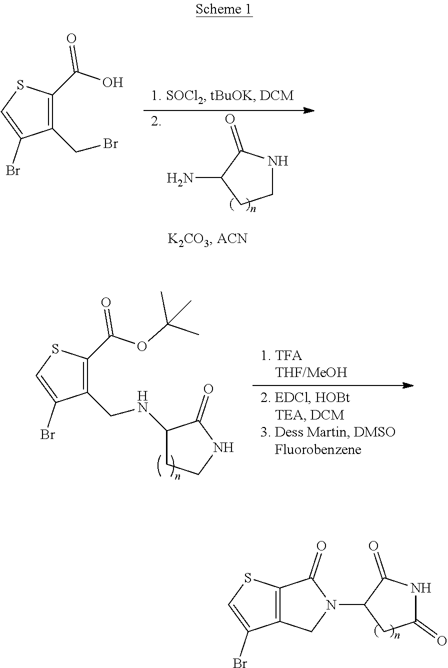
C1NC(=O)C(N)C1.C1(CBr)=C(C(=O)O)SC=C1Br.C1(CNC2CCNC2=O)=C(C(=O)OC(C)(C)C)SC=C1Br.C12=C(CN(C3CC(=O)NC3=O)C1=O)C(Br)=CS2
